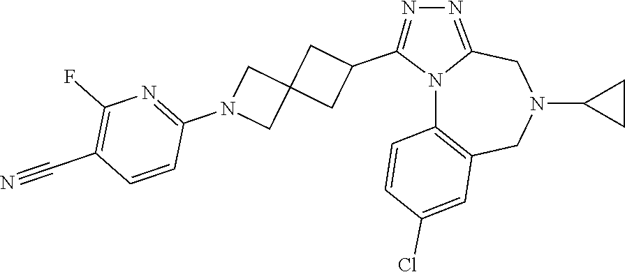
N12C3=C(CN(C4CC4)CC1=NN=C2C1CC2(C1)CN(C1=NC(F)=C(C#N)C=C1)C2)C=C(Cl)C=C3
